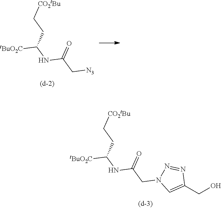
C1(CO)=CN(CC(NC([tBuO2C])CC[CO2tBu])=O)N=N1.[N3]CC(NC([tBuO2C])CC[CO2tBu])=O
